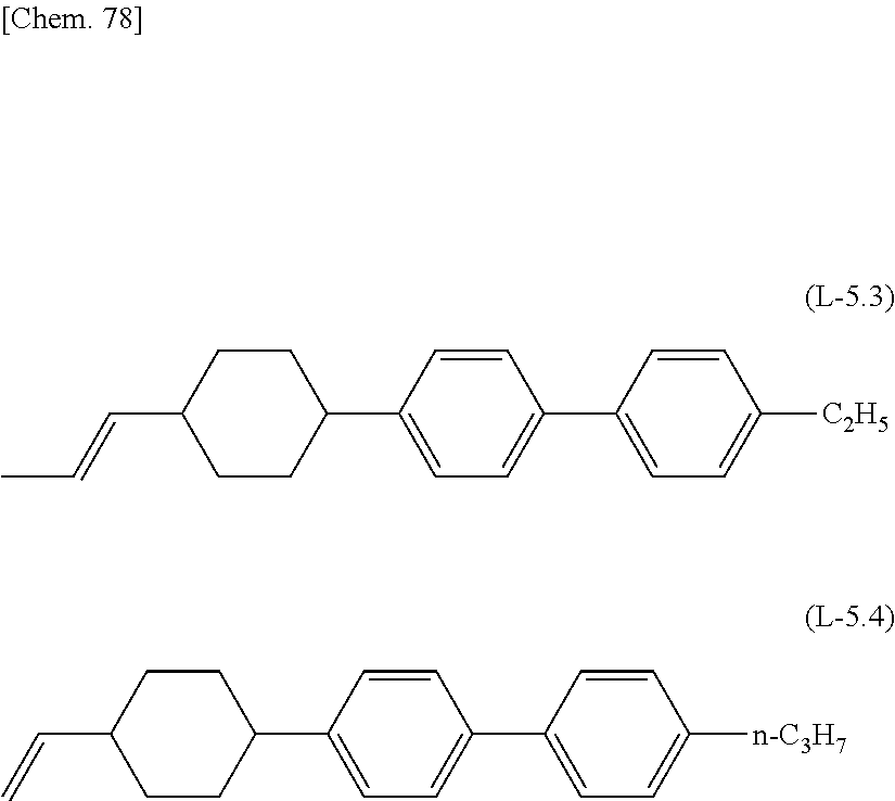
C1=CC(C2=CC=C(C3CCC(C=CC)CC3)C=C2)=CC=C1[C2H5].C1=CC(C2=CC=C(C3CCC(C=C)CC3)C=C2)=CC=C1[n-C3H7]
